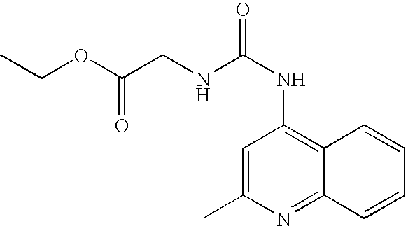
CCOC(CNC(NC1=C2C(=NC(C)=C1)C=CC=C2)=O)=O
